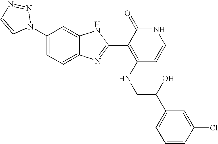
C1=C2C(=CC(N3N=NC=C3)=C1)NC(C1=C(NCC(C3=CC=CC(Cl)=C3)O)C=CNC1=O)=N2
